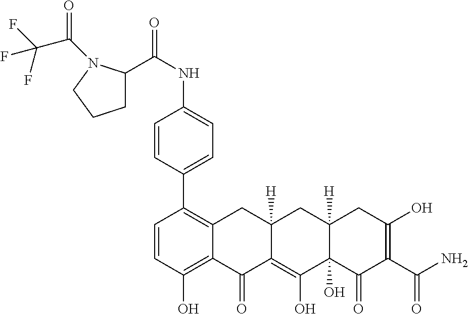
C1=CC(O)=C2C(=C1C1=CC=C(NC(=O)C3CCCN3C(C(F)(F)F)=O)C=C1)CC1([H])C(=C(O)C3(O)C([H])(C1)CC(O)=C(C(N)=O)C3=O)C2=O
